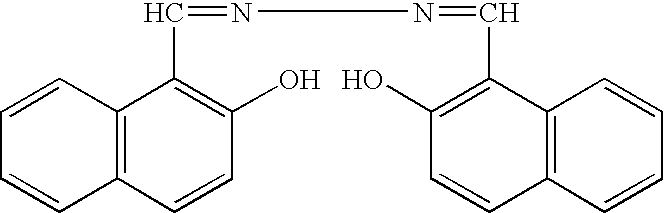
C12=C(C=CC(O)=C1C=NN=CC1=C(O)C=CC3=C1C=CC=C3)C=CC=C2
